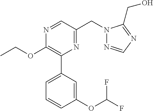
C1(OCC)=C(C2=CC=CC(OC(F)F)=C2)N=C(CN2N=CN=C2CO)C=N1
